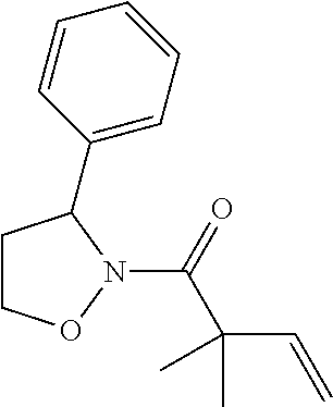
C1CON(C(=O)C(C=C)(C)C)C1C1=CC=CC=C1
